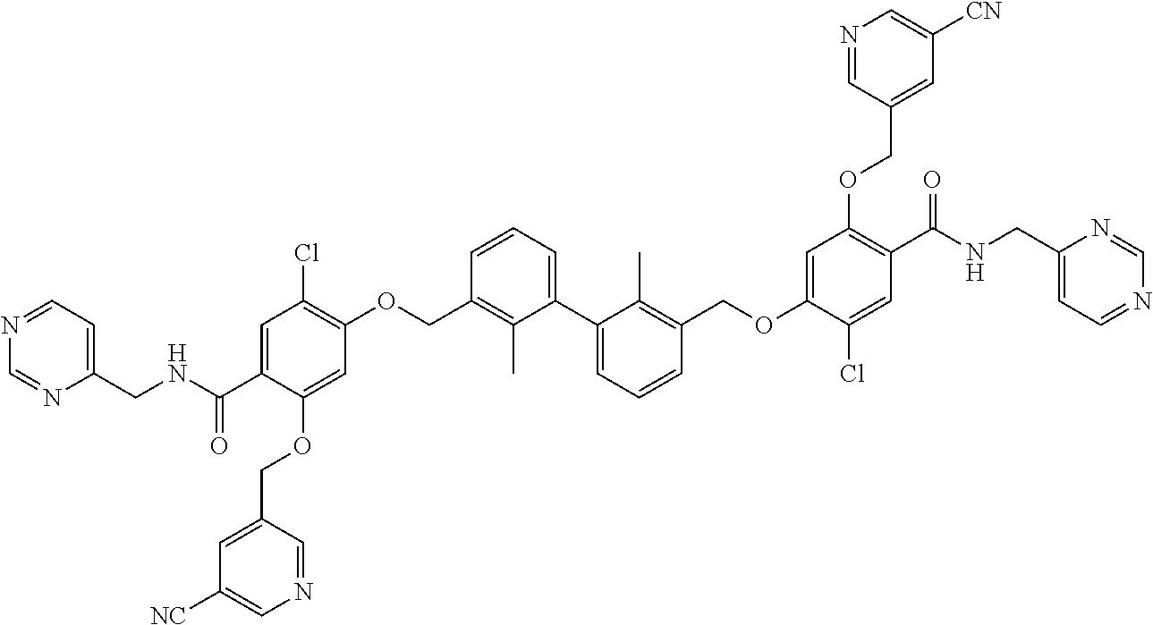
C1=C(C(NCC2=CC=NC=N2)=O)C(OCC2=CC([NC])=CN=C2)=CC(OCC2=C(C)C(C3=CC=CC(COC4=CC(OCC5=CC([CN])=CN=C5)=C(C(=O)NCC5=CC=NC=N5)C=C4Cl)=C3C)=CC=C2)=C1Cl
